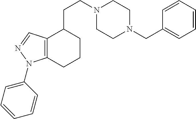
N1(CCC2CCCC3=C2C=NN3C2=CC=CC=C2)CCN(CC2=CC=CC=C2)CC1
